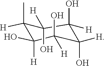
C1(C)([H])C([H])(O)C(O)([H])C([H])(O)C([H])(O)C1(O)[H]
